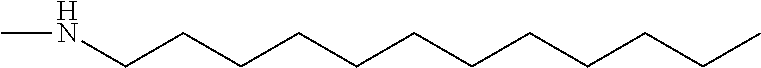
N(CCCCCCCCCCCC)C
